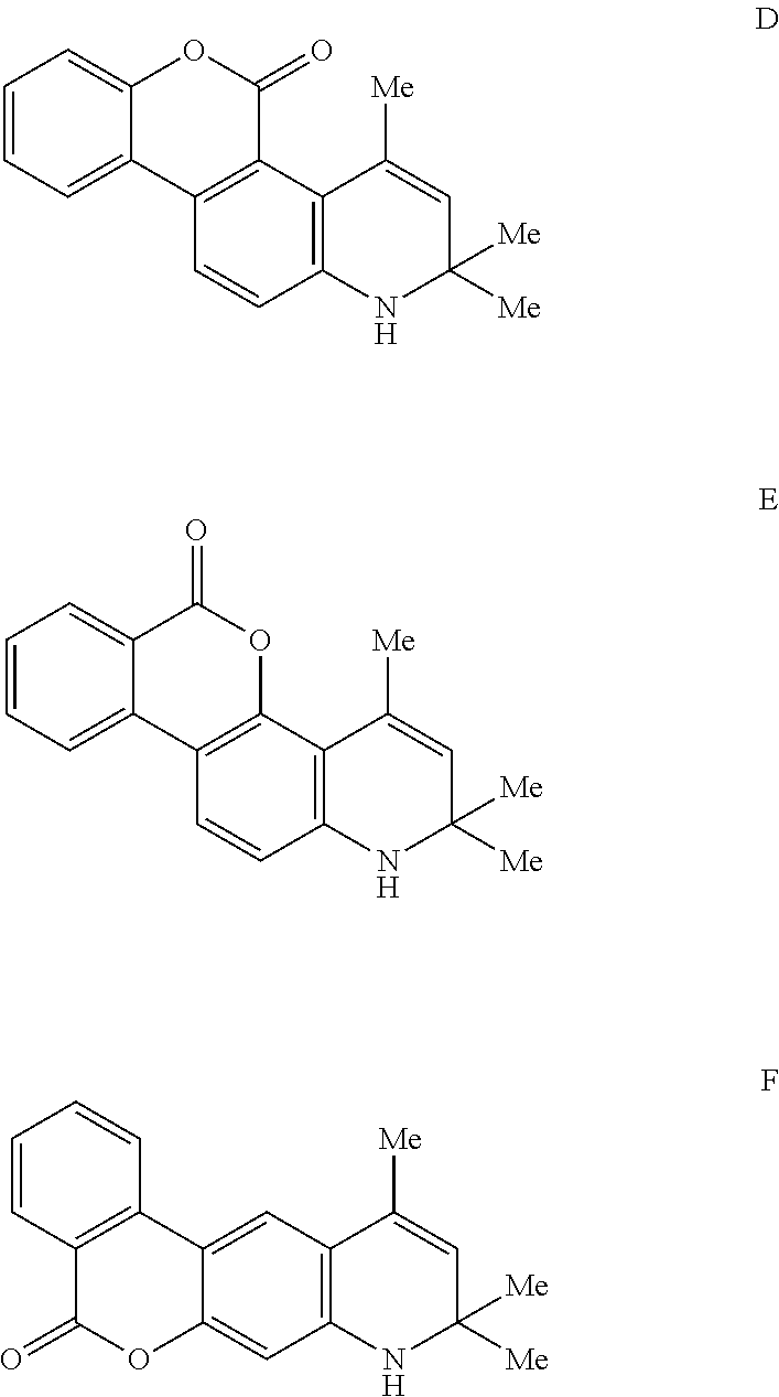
C1=CC=C2C(=C1)OC(=O)C1=C2C=CC2=C1C([Me])=CC([Me])([Me])N2.C1=CC=C2C(=C1)C(=O)OC1=C2C=CC2=C1C([Me])=CC([Me])([Me])N2.C12=C(C3=CC4=C(C=C3OC1=O)NC([Me])([Me])C=C4[Me])C=CC=C2
